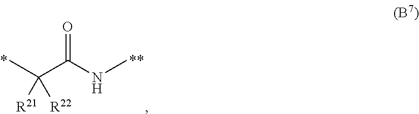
CC(C(=O)NC)([R22])[R21]
